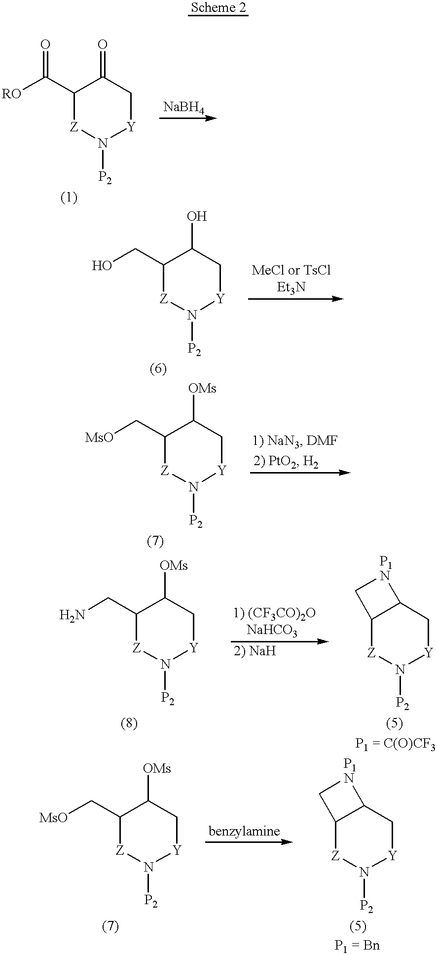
[RO]C(C1[Z]N([P2])[Y]CC1=O)=O.OCC1[Z]N([P2])[Y]CC1O.[MsO]CC1[Z]N([P2])[Y]CC1[OMs].NCC1[Z]N([P2])[Y]CC1[OMs].C12[Z]N([P2])[Y]CC1[P1N]C2.[MsO]CC1[Z]N([P2])[Y]CC1[OMs].C12[Z]N([P2])[Y]CC1[P1N]C2
